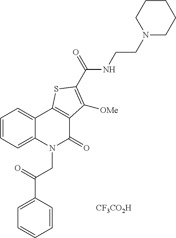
[CF3CO2H].C1=C(C(=O)CN2C(=O)C3=C(C4=CC=CC=C24)SC(C(=O)NCCN2CCCCC2)=C3[OMe])C=CC=C1
